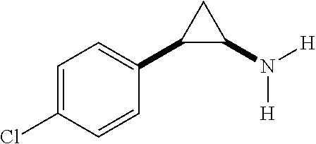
C1(C2=CC=C(Cl)C=C2)C(N([H])[H])C1
